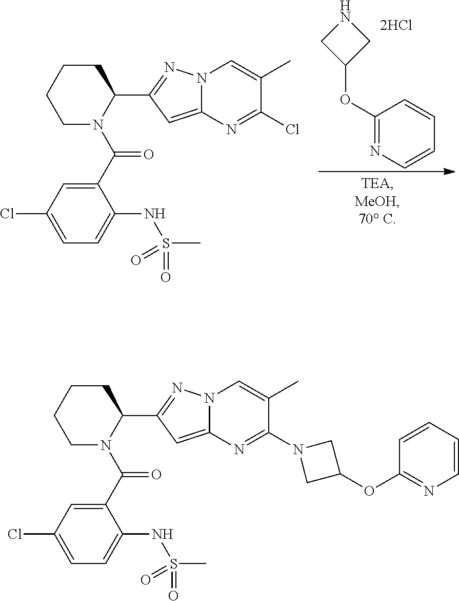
[2HCl].C1(OC2CNC2)=NC=CC=C1.C1CCCN(C(C2=CC(Cl)=CC=C2NS(C)(=O)=O)=O)C1C1=NN2C(=C1)N=C(Cl)C(C)=C2.C1CCCN(C(C2=CC(Cl)=CC=C2NS(C)(=O)=O)=O)C1C1=NN2C(=C1)N=C(N1CC(OC3=NC=CC=C3)C1)C(C)=C2
